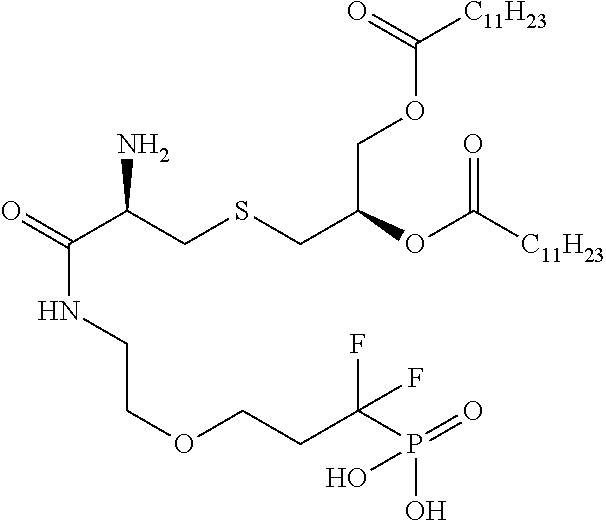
O=C(C(CSCC(OC([C11H23])=O)COC([C11H23])=O)N)NCCOCCC(P(=O)(O)O)(F)F
